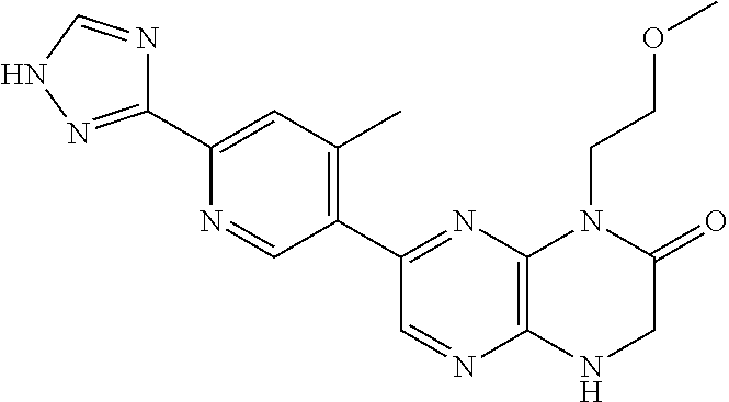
C12=C(N=C(C3=C(C)C=C(C4=NNC=N4)N=C3)C=N1)N(CCOC)C(=O)CN2
